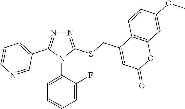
N1=C(SCC2=CC(=O)OC3=C2C=CC(OC)=C3)N(C2=CC=CC=C2F)C(C2=CC=CN=C2)=N1
